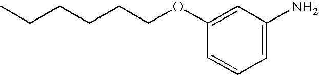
C1=C(N)C=C(OCCCCCC)C=C1
